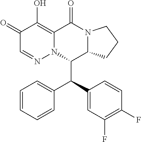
C1(=O)C=NN2C(=C1O)C(=O)N1C(C2C(C2=CC(F)=C(F)C=C2)C2=CC=CC=C2)CCC1
